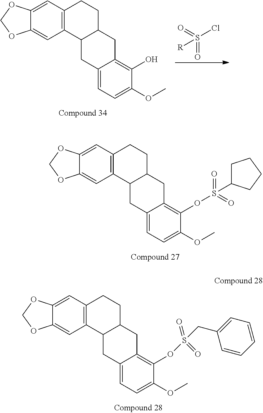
C12=CC3=C(C=C1OCO2)C1C(CC3)CC2=C(OS(=O)(=O)C3CCCC3)C(OC)=CC=C2C1.C12=CC3=C(C=C1OCO2)C1C(CC3)CC2=C(OS(CC3=CC=CC=C3)(=O)=O)C(OC)=CC=C2C1.C12=CC3=C(C=C1OCO2)C1C(CC3)CC2=C(O)C(OC)=CC=C2C1.O=S(Cl)(=O)[R]
